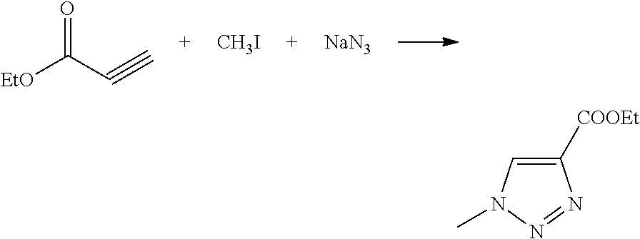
[EtO]C(C#C)=O.[CH3I].[NaN3].C1([COOEt])=CN(C)N=N1
